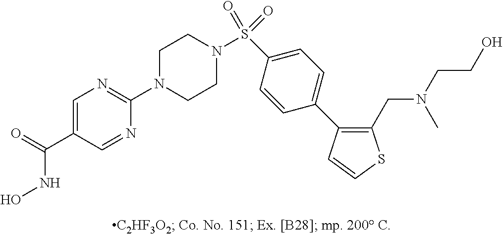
N1(C2=NC=C(C(NO)=O)C=N2)CCN(S(C2=CC=C(C3=C(CN(C)CCO)SC=C3)C=C2)(=O)=O)CC1
